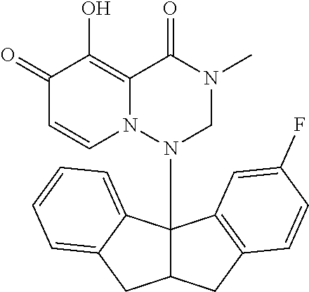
C1(=O)C=CN2C(=C1O)C(=O)N(C)CN2C12C(CC3=C1C=C(F)C=C3)CC1=CC=CC=C21
